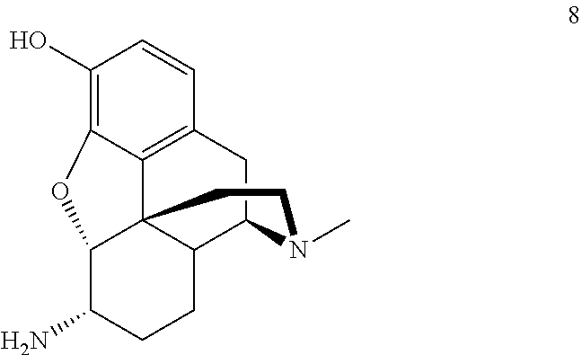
NC1CCC2C34C1OC1=C(O)C=CC(=C31)CC2N(C)CC4
